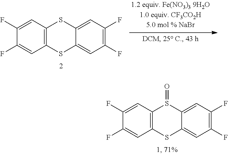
C12=C(C=C(F)C(F)=C1)SC1=CC(F)=C(F)C=C1S2.C12=C(C=C(F)C(F)=C1)S(=O)C1=CC(F)=C(F)C=C1S2
